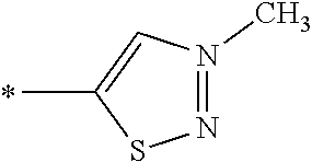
C1(C)=CN(C)=NS1
